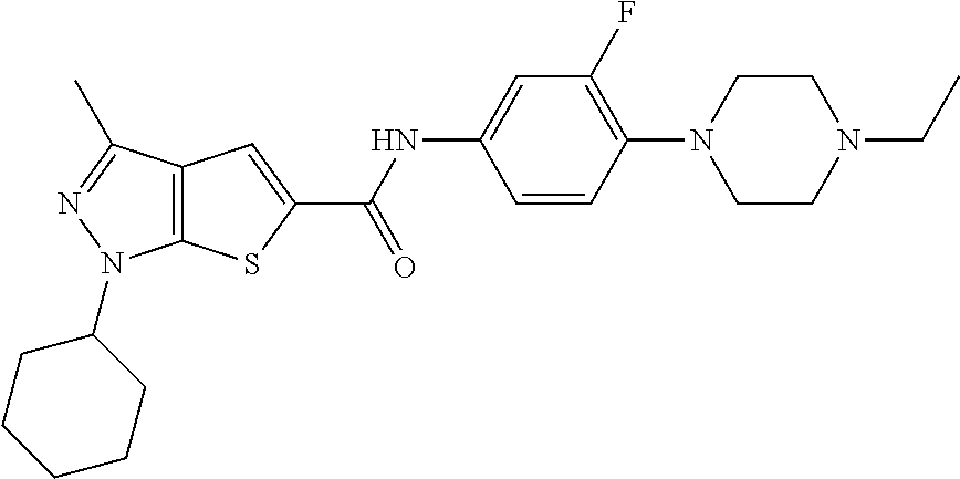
C1=CC(N2CCN(CC)CC2)=C(F)C=C1NC(C1=CC2=C(S1)N(C1CCCCC1)N=C2C)=O
